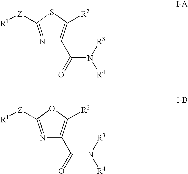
N1=C([Z][R1])SC([R2])=C1C(=O)N([R3])[R4].N1=C([Z][R1])OC([R2])=C1C(=O)N([R3])[R4]
